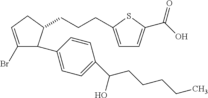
C1(Br)=CCC(CCCC2=CC=C(C(=O)O)S2)C1C1=CC=C(C(O)CCCCC)C=C1
